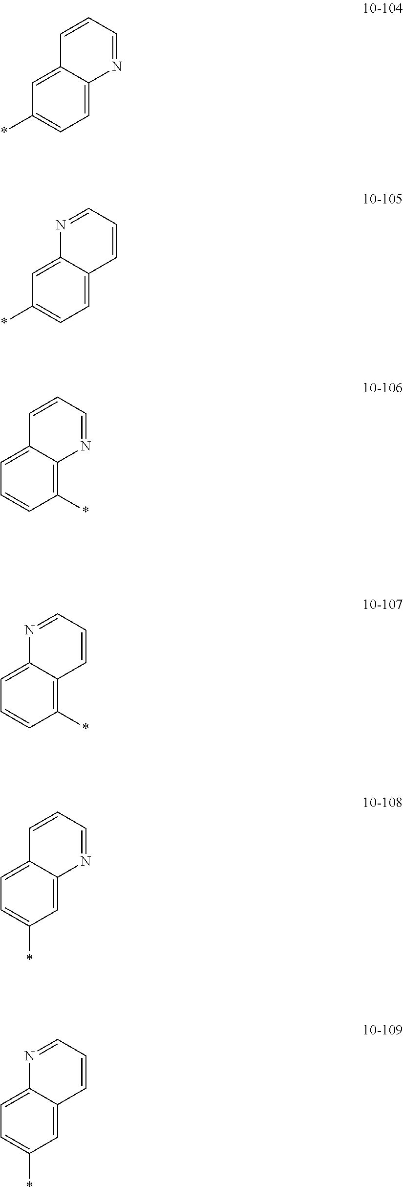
C1(*)=CC=C2C(=C1)C=CC=N2.C1(*)=CC=C2C(=C1)N=CC=C2.C1=CC(*)=C2C(=C1)C=CC=N2.C1=CC(*)=C2C(=C1)N=CC=C2.C1=C(*)C=C2C(=C1)C=CC=N2.C1=C(*)C=C2C(=C1)N=CC=C2
